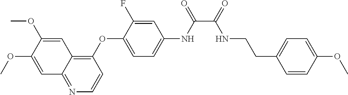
C1=C(OC)C(OC)=CC2=C(OC3=CC=C(NC(=O)C(=O)NCCC4=CC=C(OC)C=C4)C=C3F)C=CN=C12
